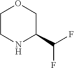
C1CNC(C(F)F)CO1
